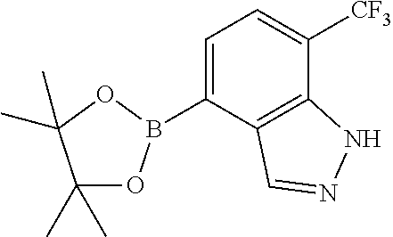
C1(C)(C)OB(C2=CC=C([CF3])C3=C2C=NN3)OC1(C)C
